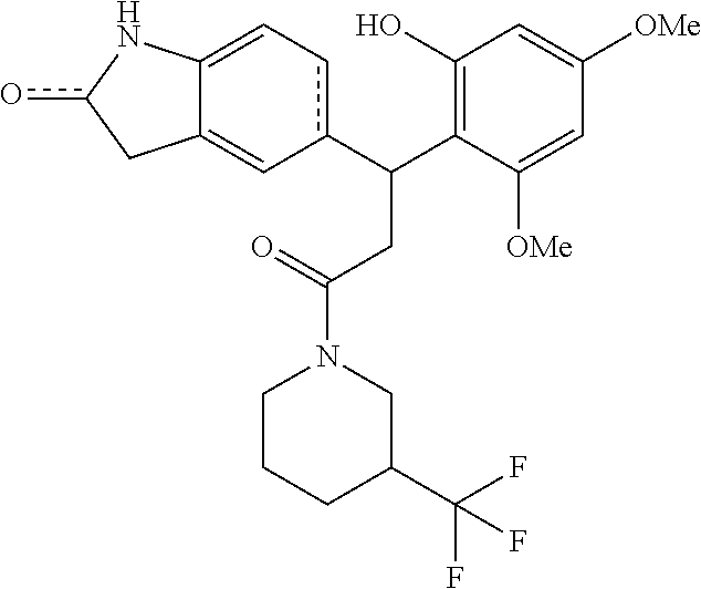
c1(C(C2=C(O)C=C([OMe])C=C2[OMe])CC(N2CC(C(F)(F)F)CCC2)=O)cC=C2C(=C1)Cc(o)N2
